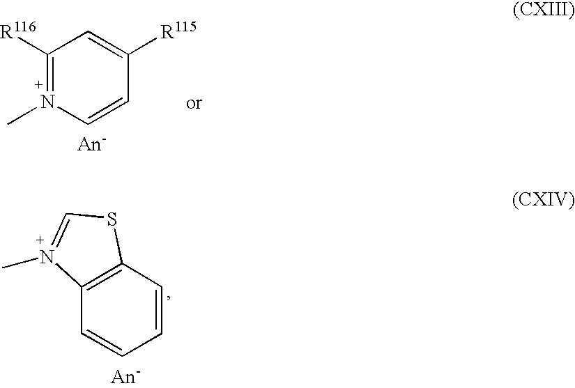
C1([R116])=[N+](C)C=CC([R115])=C1.C12=C(C=CC=C1)SC=[N+]2C
